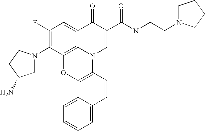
C1(F)=C(N2CC(N)CC2)C2=C3C(=C1)C(=O)C(C(NCCN1CCCC1)=O)=CN3C1=C(O2)C2=CC=CC=C2C=C1
